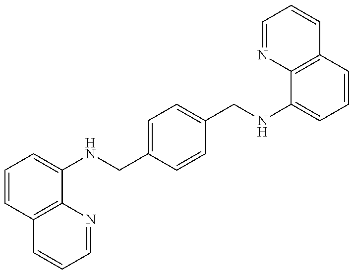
C1=CC2=C(C(NCC3=CC=C(CNC4=CC=CC5=C4N=CC=C5)C=C3)=C1)N=CC=C2
